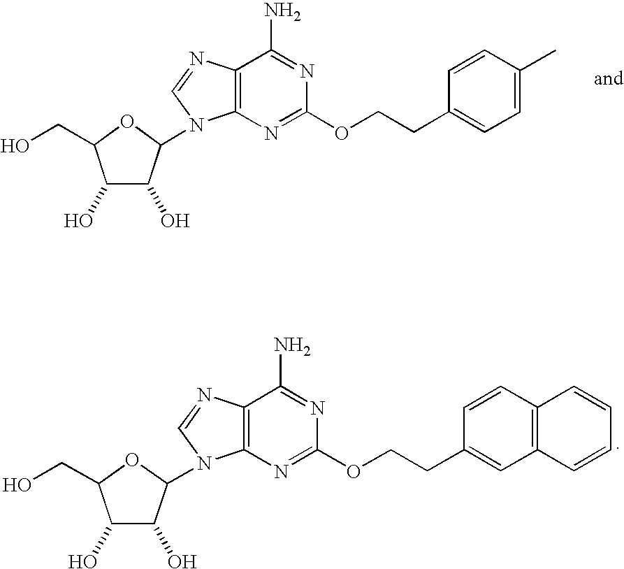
C12=C(N=C(OCCC3=CC=C(C)C=C3)N=C1N)N(C1C(O)C(O)C(CO)O1)C=N2.C12=C(N=C(OCCC3=CC4=C(C=C3)C=CC=C4)N=C1N)N(C1C(O)C(O)C(CO)O1)C=N2
